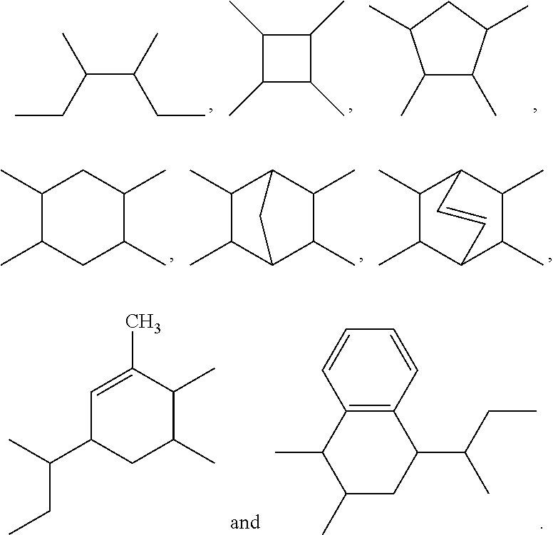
CCC(C(C)CC)C.C1(C)C(C)C(C)C1C.C1(C)C(C)C(C)CC1C.C1(C)C(C)CC(C)C(C)C1.C1(C)C(C)C2C(C)C(C)C1C2.C1(C)C(C)C2C(C)C(C)C1C=C2.C1=C(C)C(C)C(C)CC1C(C)CC.CC1C2=C(C(C(CC)C)CC1C)C=CC=C2
